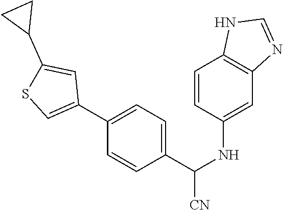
C1(C2=CSC(C3CC3)=C2)=CC=C(C(NC2=CC3=C(C=C2)NC=N3)[CN])C=C1
